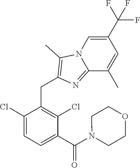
C1(Cl)=CC=C(C(N2CCOCC2)=O)C(Cl)=C1CC1=C(C)N2C(=N1)C(C)=CC(C(F)(F)F)=C2
